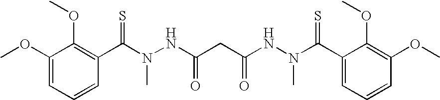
C1(OC)=CC=CC(C(N(NC(CC(NN(C(C2=CC=CC(OC)=C2OC)=S)C)=O)=O)C)=S)=C1OC
